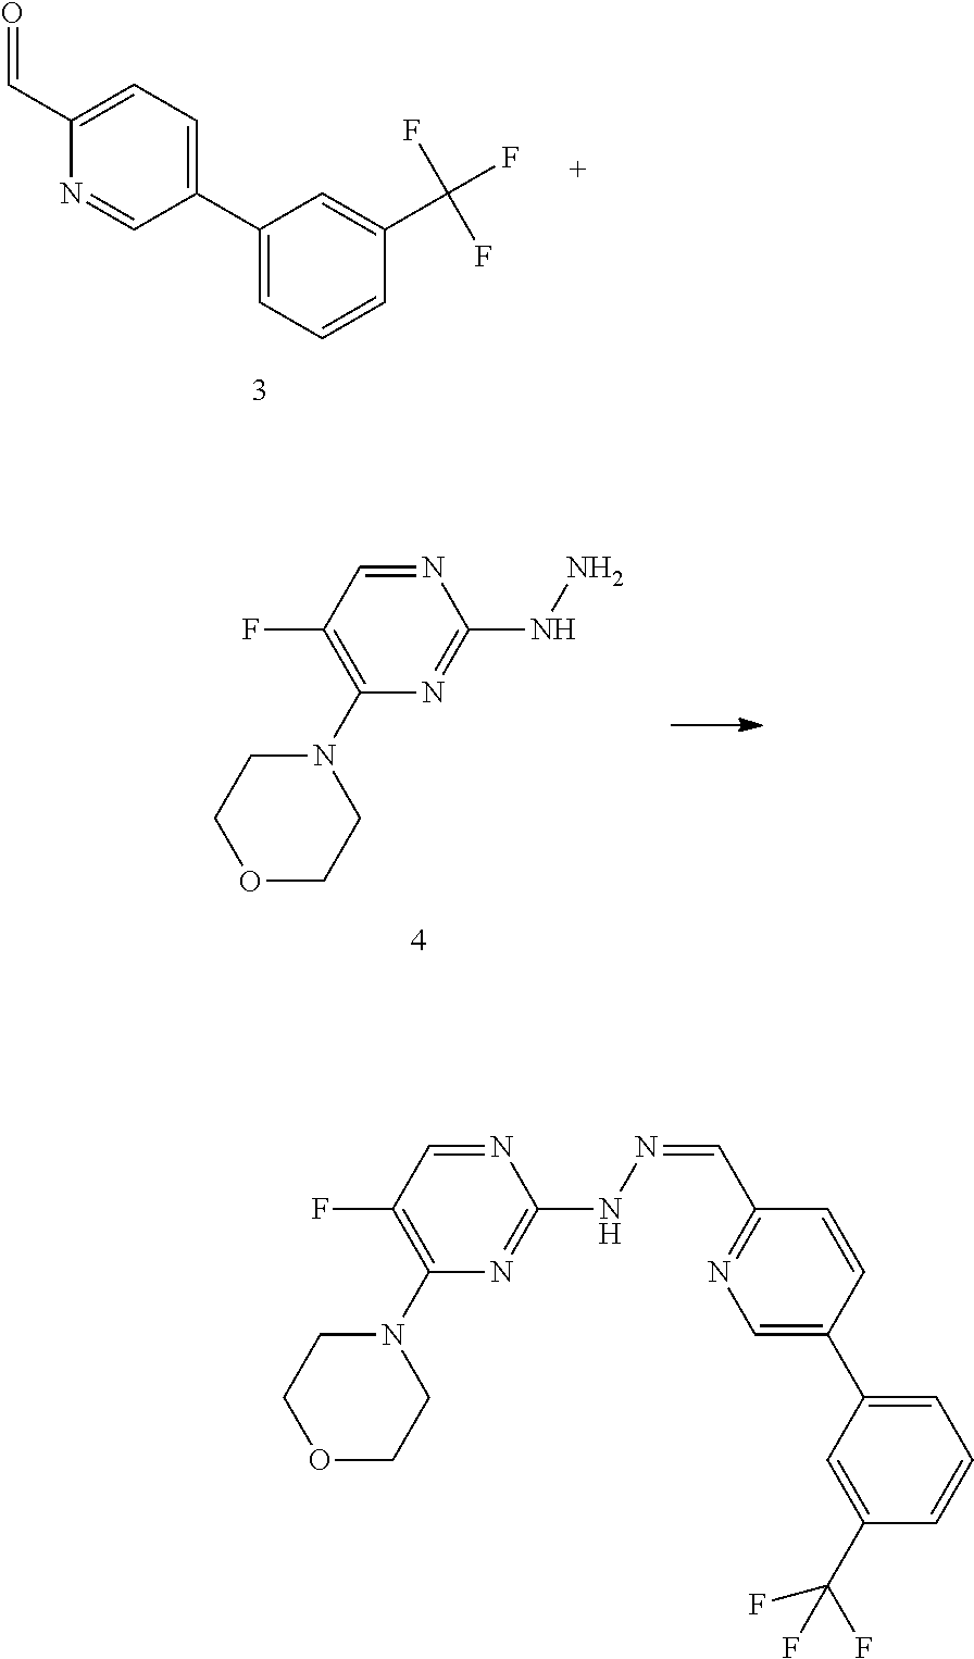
N1=CC(F)=C(N2CCOCC2)N=C1NN.C1(C2=CC=C(C=O)N=C2)=CC=CC(C(F)(F)F)=C1.N1=CC(F)=C(N2CCOCC2)N=C1NN=CC1=NC=C(C2=CC=CC(C(F)(F)F)=C2)C=C1
